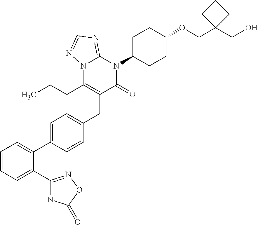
C1=CC=C(C2=NOC(=O)N2)C(C2=CC=C(CC3=C(CCC)N4C(=NC=N4)N(C4CCC(OCC5(CO)CCC5)CC4)C3=O)C=C2)=C1
